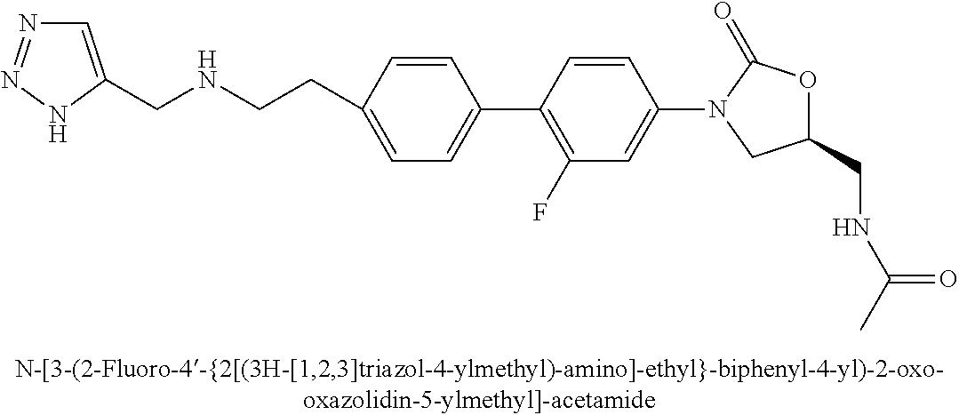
N(CCC1=CC=C(C2=C(F)C=C(N3CC(CNC(C)=O)OC3=O)C=C2)C=C1)CC1=CN=NN1
